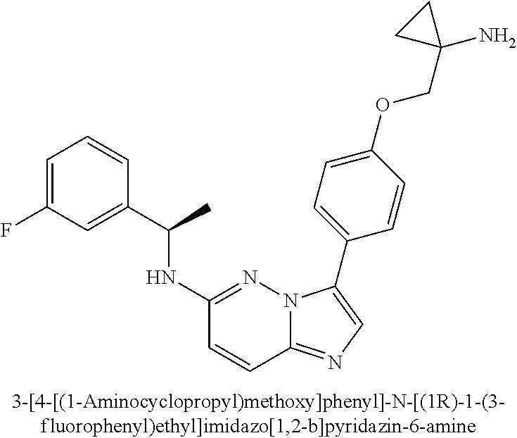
C1(NC(C2=CC(F)=CC=C2)C)=NN2C(=NC=C2C2=CC=C(OCC3(N)CC3)C=C2)C=C1
